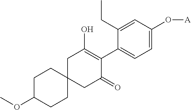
C1C2(CC(=O)C(C3=CC=C(O[A])C=C3CC)=C1O)CCC(OC)CC2
